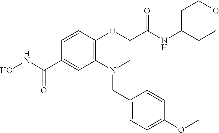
C1(C(NC2CCOCC2)=O)CN(CC2=CC=C(OC)C=C2)C2=C(O1)C=CC(C(NO)=O)=C2
